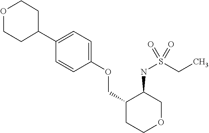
C1(C2=CC=C(OCC3CCOCC3NS(CC)(=O)=O)C=C2)CCOCC1
